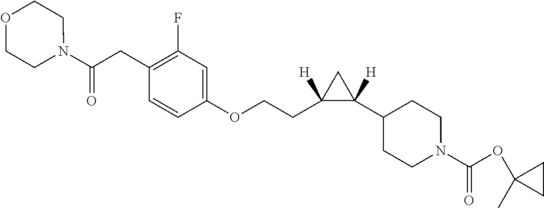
C1(CC(N2CCOCC2)=O)=C(F)C=C(OCCC2([H])C(C3CCN(C(=O)OC4(C)CC4)CC3)([H])C2)C=C1
